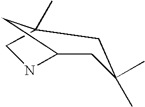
C1C2NCC(C)(C2)CC1(C)C
